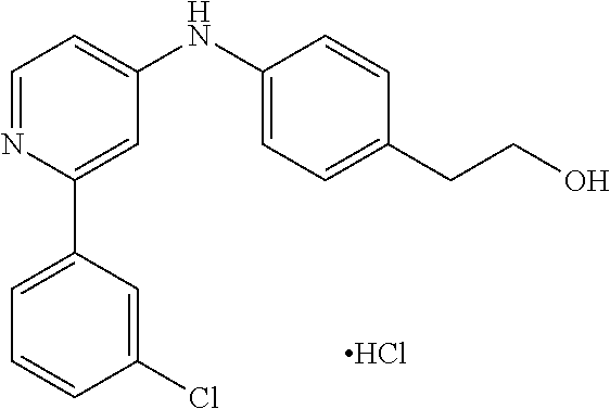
C1(C2=CC(NC3=CC=C(CCO)C=C3)=CC=N2)=CC=CC(Cl)=C1.Cl
